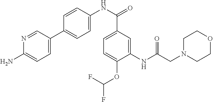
C1(NC(CN2CCOCC2)=O)=CC(C(NC2=CC=C(C3=CC=C(N)N=C3)C=C2)=O)=CC=C1OC(F)F
